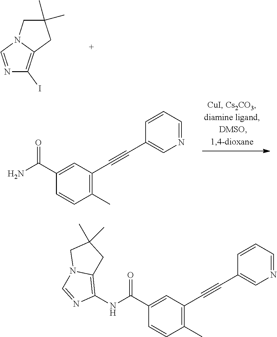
N1=CN2C(=C1I)CC(C)(C)C2.C(N)(=O)C1=CC(C#CC2=CN=CC=C2)=C(C)C=C1.C(NC1=C2N(C=N1)CC(C)(C)C2)(=O)C1=CC(C#CC2=CN=CC=C2)=C(C)C=C1
